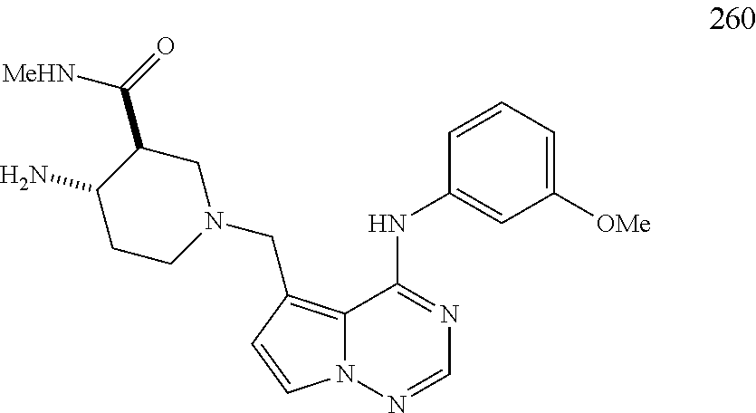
C1([OMe])=CC=CC(NC2=NC=NN3C2=C(CN2CC(C(=O)[MeHN])C(N)CC2)C=C3)=C1
